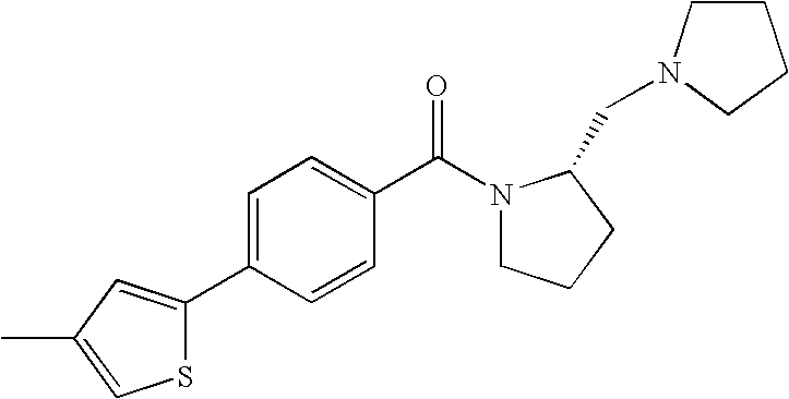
C1=C(C2=CC(C)=CS2)C=CC(C(N2CCCC2CN2CCCC2)=O)=C1
